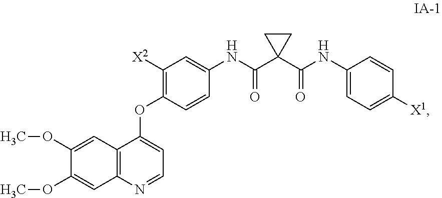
C1(OC)=CC2=C(C=C1OC)N=CC=C2OC1=C([X2])C=C(NC(C2(C(NC3=CC=C([X1])C=C3)=O)CC2)=O)C=C1
